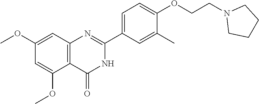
N1(CCOC2=CC=C(C3=NC4=C(C(=O)N3)C(OC)=CC(OC)=C4)C=C2C)CCCC1
